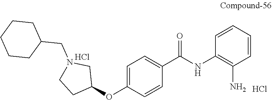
C1=C(OC2CN(CC3CCCCC3)CC2)C=CC(C(NC2=C(N)C=CC=C2)=O)=C1.Cl.Cl
